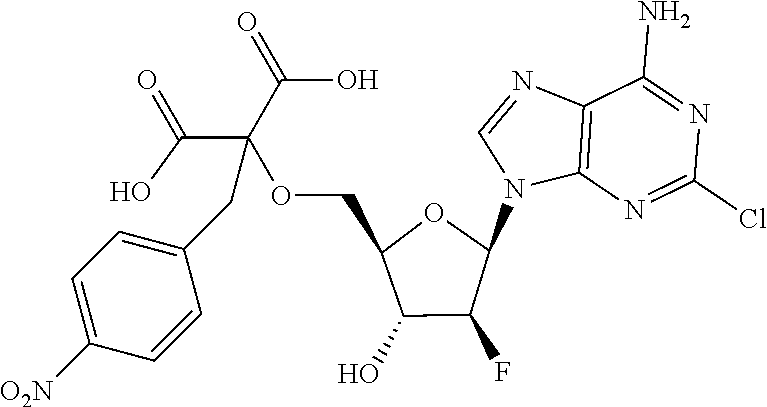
C12=C(N=C(Cl)N=C1N)N(C1OC(COC(C(=O)O)(C(=O)O)CC3=CC=C([O2N])C=C3)C(O)C1F)C=N2
